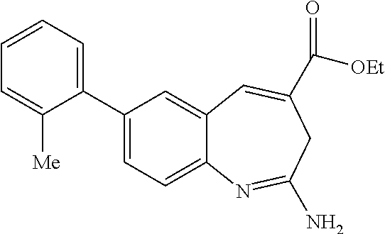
C1(C2=CC=C3C(=C2)C=C(C([OEt])=O)CC(N)=N3)=CC=CC=C1[Me]
